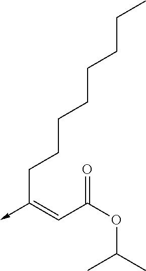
C(C(OC(C)C)=O)=C(->C)CCCCCCCC
